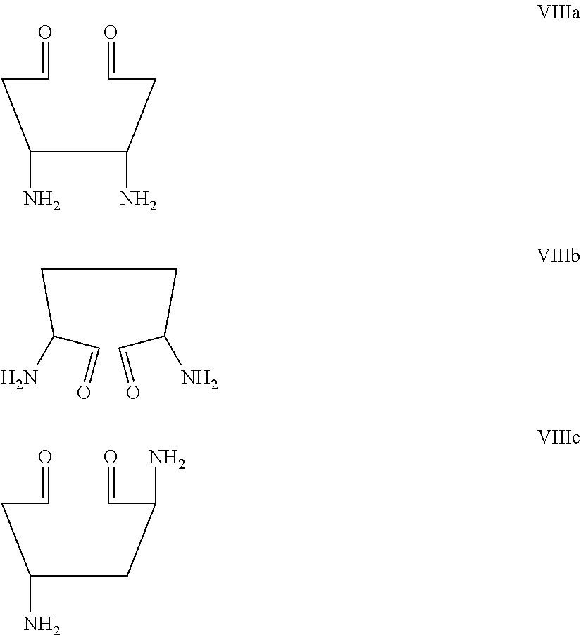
O=CCC(C(CC=O)N)N.C(CC(C=O)N)C(C=O)N.O=CCC(CC(C=O)N)N
